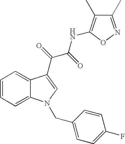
C1=C2C(=CC=C1)C(C(C(NC1=C(C)C(C)=NO1)=O)=O)=CN2CC1=CC=C(F)C=C1
